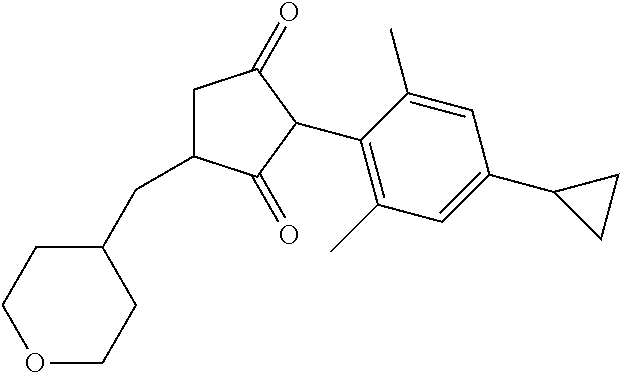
C1C(CC2CCOCC2)C(=O)C(C2=C(C)C=C(C3CC3)C=C2C)C1=O
